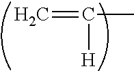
C=C([H])C
